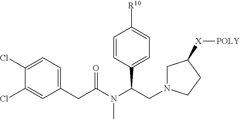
C1(Cl)=CC=C(CC(N(C(CN2CC([X][POLY])CC2)C2=CC=C([R10])C=C2)C)=O)C=C1Cl
